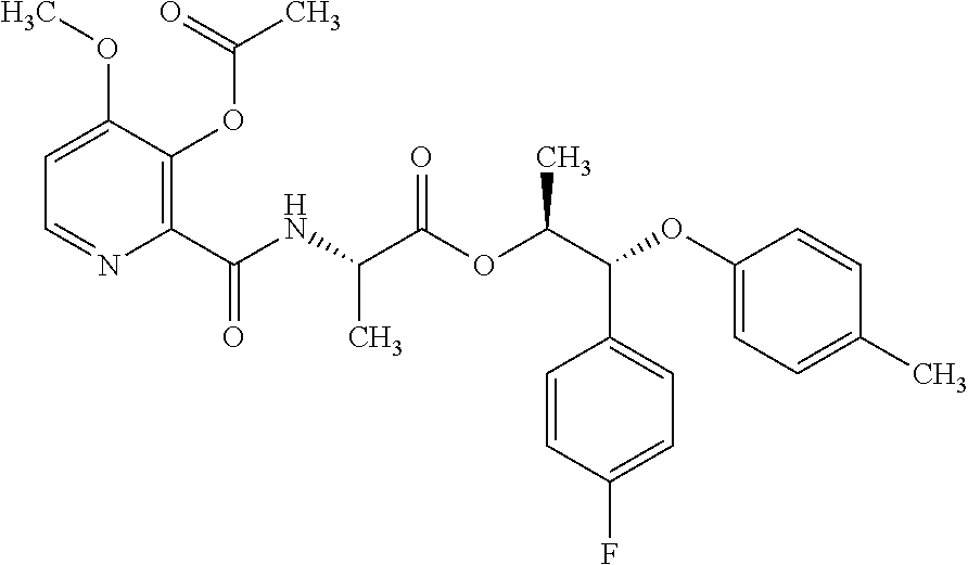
C1=C(OC)C(OC(C)=O)=C(C(NC(C(OC(C(C2=CC=C(F)C=C2)OC2=CC=C(C)C=C2)C)=O)C)=O)N=C1
